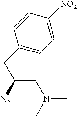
C1(CC(CN(C)C)[N2])=CC=C([NO2])C=C1
